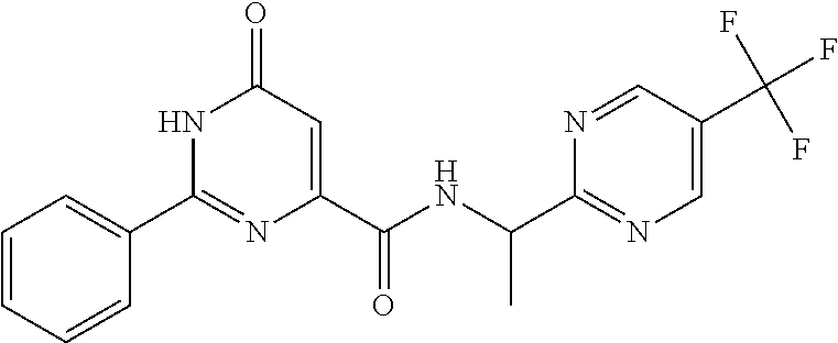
C1(=O)C=C(C(NC(C2=NC=C(C(F)(F)F)C=N2)C)=O)N=C(C2=CC=CC=C2)N1
